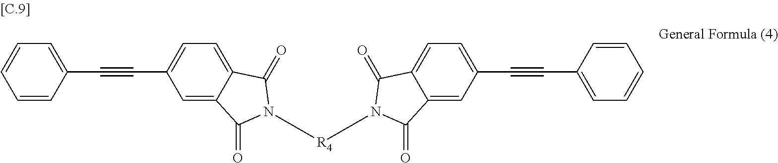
C1=CC(C#CC2=CC=C3C(=C2)C(=O)N([R4]N2C(=O)C4=CC=C(C#CC5=CC=CC=C5)C=C4C2=O)C3=O)=CC=C1
